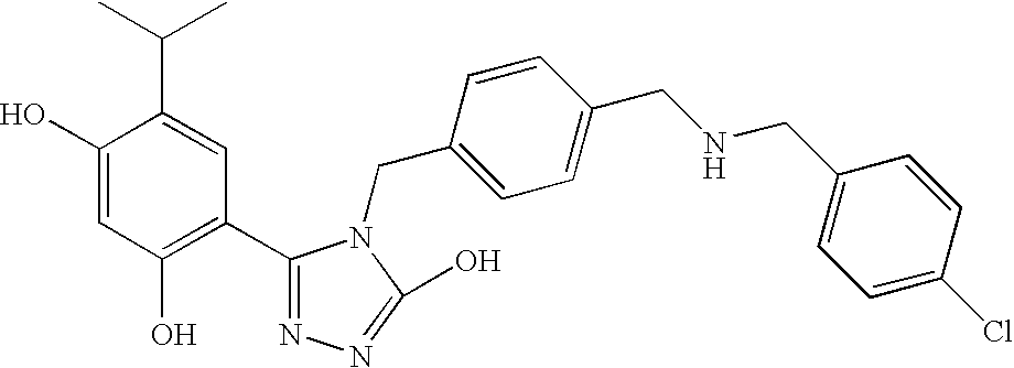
C1(O)=CC(O)=C(C2=NN=C(O)N2CC2=CC=C(CNCC3=CC=C(Cl)C=C3)C=C2)C=C1C(C)C
